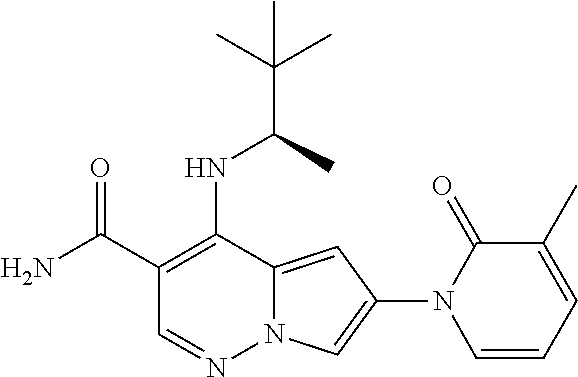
C1(C(=O)N)=C(NC(C)C(C)(C)C)C2=CC(N3C=CC=C(C)C3=O)=CN2N=C1
